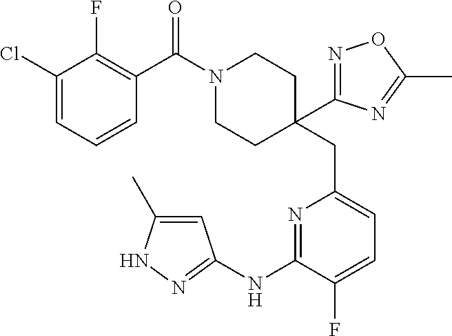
C1(Cl)=CC=CC(C(=O)N2CCC(CC3=CC=C(F)C(NC4=NNC(C)=C4)=N3)(C3=NOC(C)=N3)CC2)=C1F
